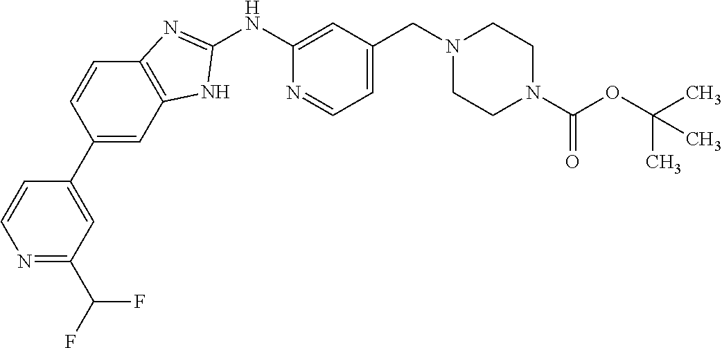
N1=C(C(F)F)C=C(C2=CC3=C(C=C2)N=C(NC2=CC(CN4CCN(C(OC(C)(C)C)=O)CC4)=CC=N2)N3)C=C1
